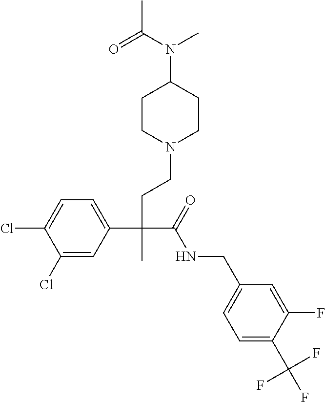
C1(Cl)=CC(C(CCN2CCC(N(C(=O)C)C)CC2)(C(=O)NCC2=CC=C(C(F)(F)F)C(F)=C2)C)=CC=C1Cl
